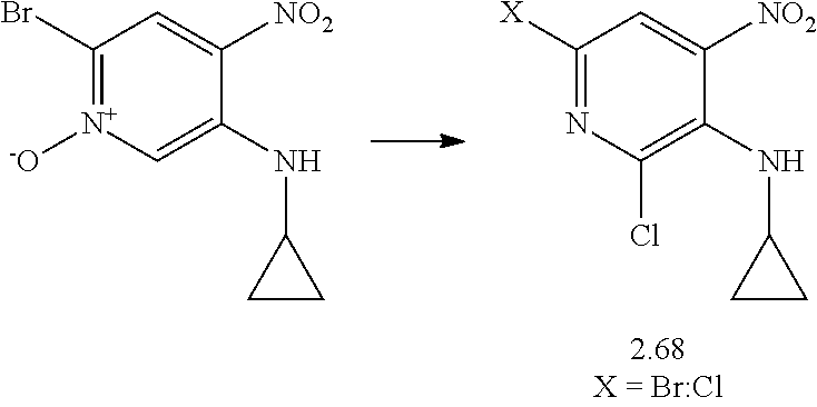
C1([NO2])=CC([X])=NC(Cl)=C1NC1CC1.C1([NO2])=CC(Br)=[N+]([-O])C=C1NC1CC1
